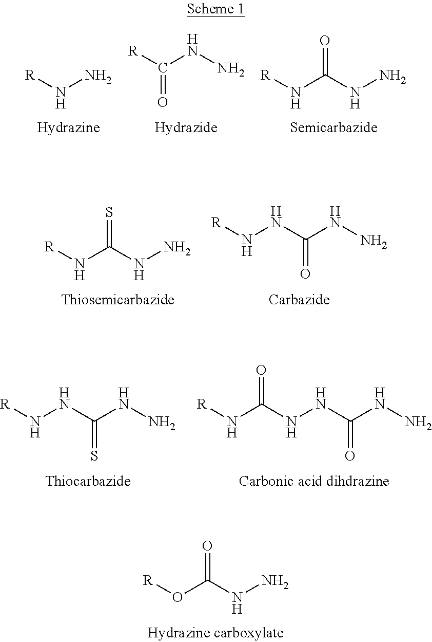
[R]NN.[R]C(NN)=O.[R]NC(NN)=O.C(NN)(O[R])=O.[R]NC(NN)=S.N(C(NN)=O)N[R].N(C(NN)=S)N[R].N(C(NN)=O)NC(N[R])=O
